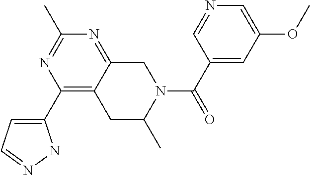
C1(C2=CC=NN2)=C2C(=NC(C)=N1)CN(C(C1=CC(OC)=CN=C1)=O)C(C)C2
